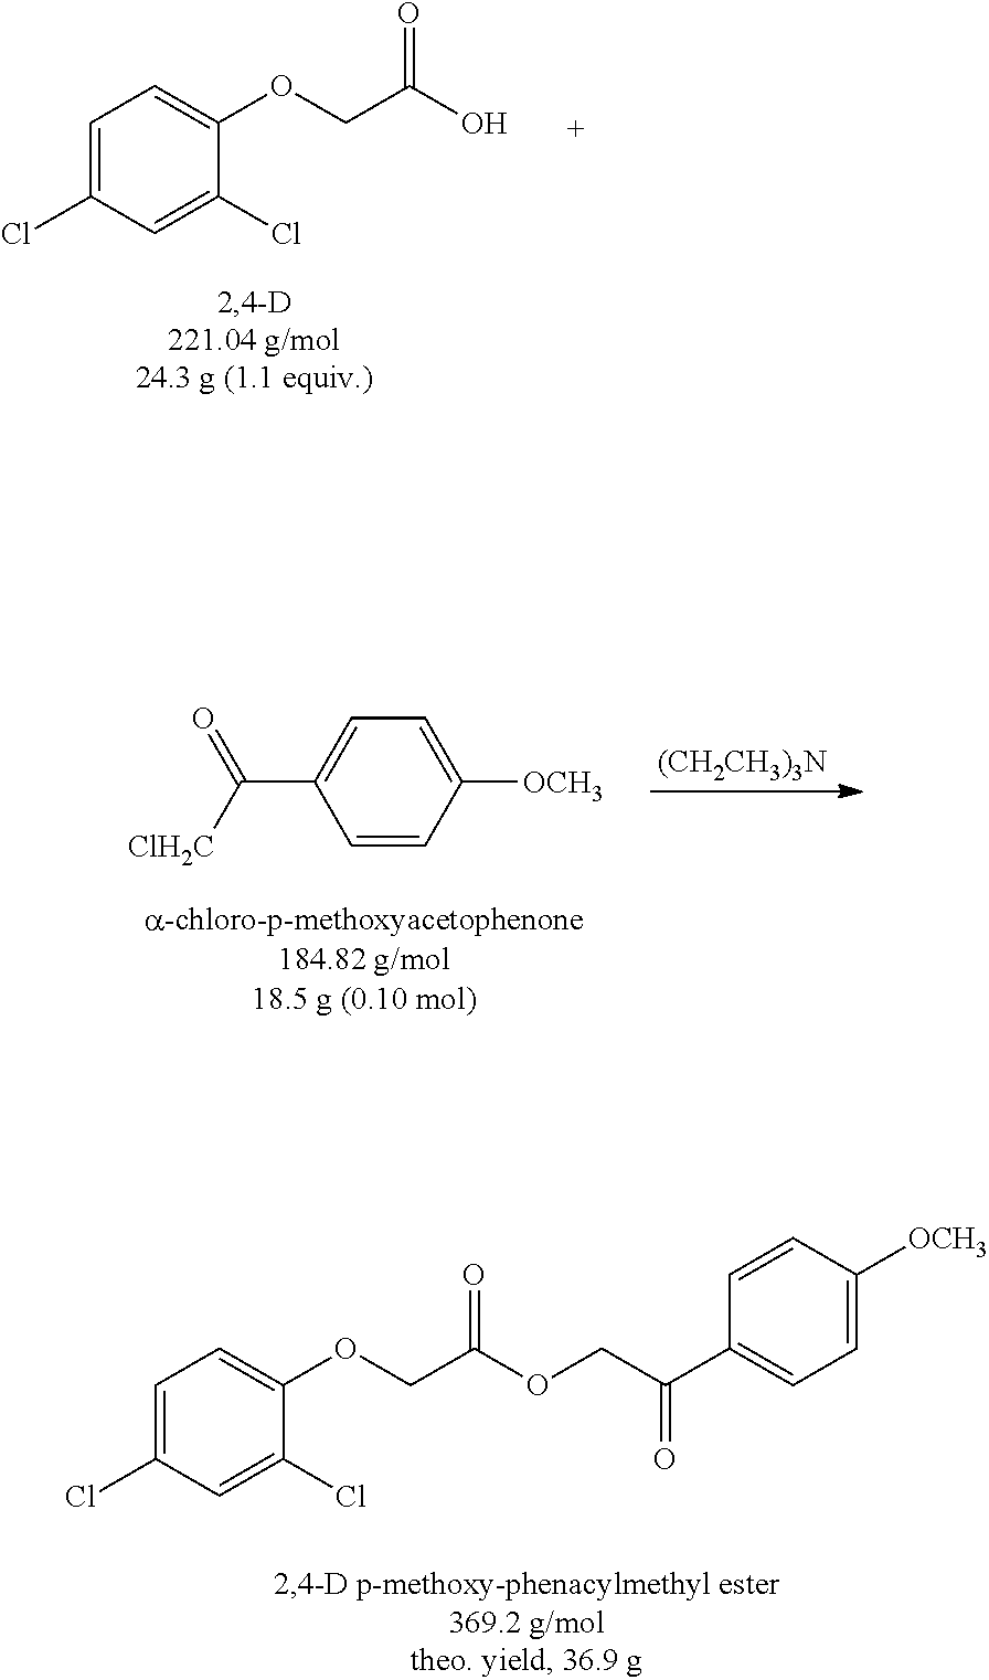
C1=C(Cl)C=C(Cl)C(OCC(O)=O)=C1.C1=CC([OCH3])=CC=C1C([ClH2C])=O.[(CH2CH3)3N].C1=C(Cl)C=C(Cl)C(OCC(OCC(C2=CC=C([OCH3])C=C2)=O)=O)=C1
